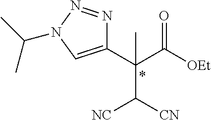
C1(C(C([OEt])=O)(C)C([CN])[NC])=CN(C(C)C)N=N1
